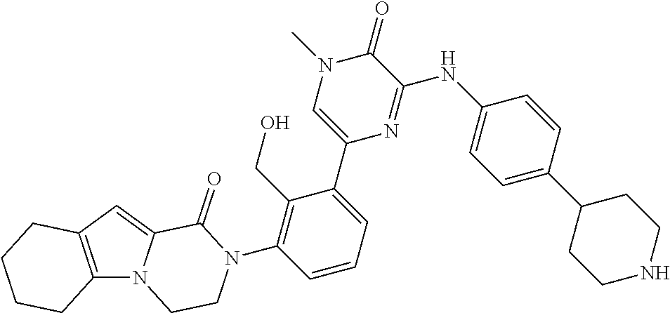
C12=C(C=C3N1CCN(C1=C(CO)C(C4=CN(C)C(=O)C(NC5=CC=C(C6CCNCC6)C=C5)=N4)=CC=C1)C3=O)CCCC2
